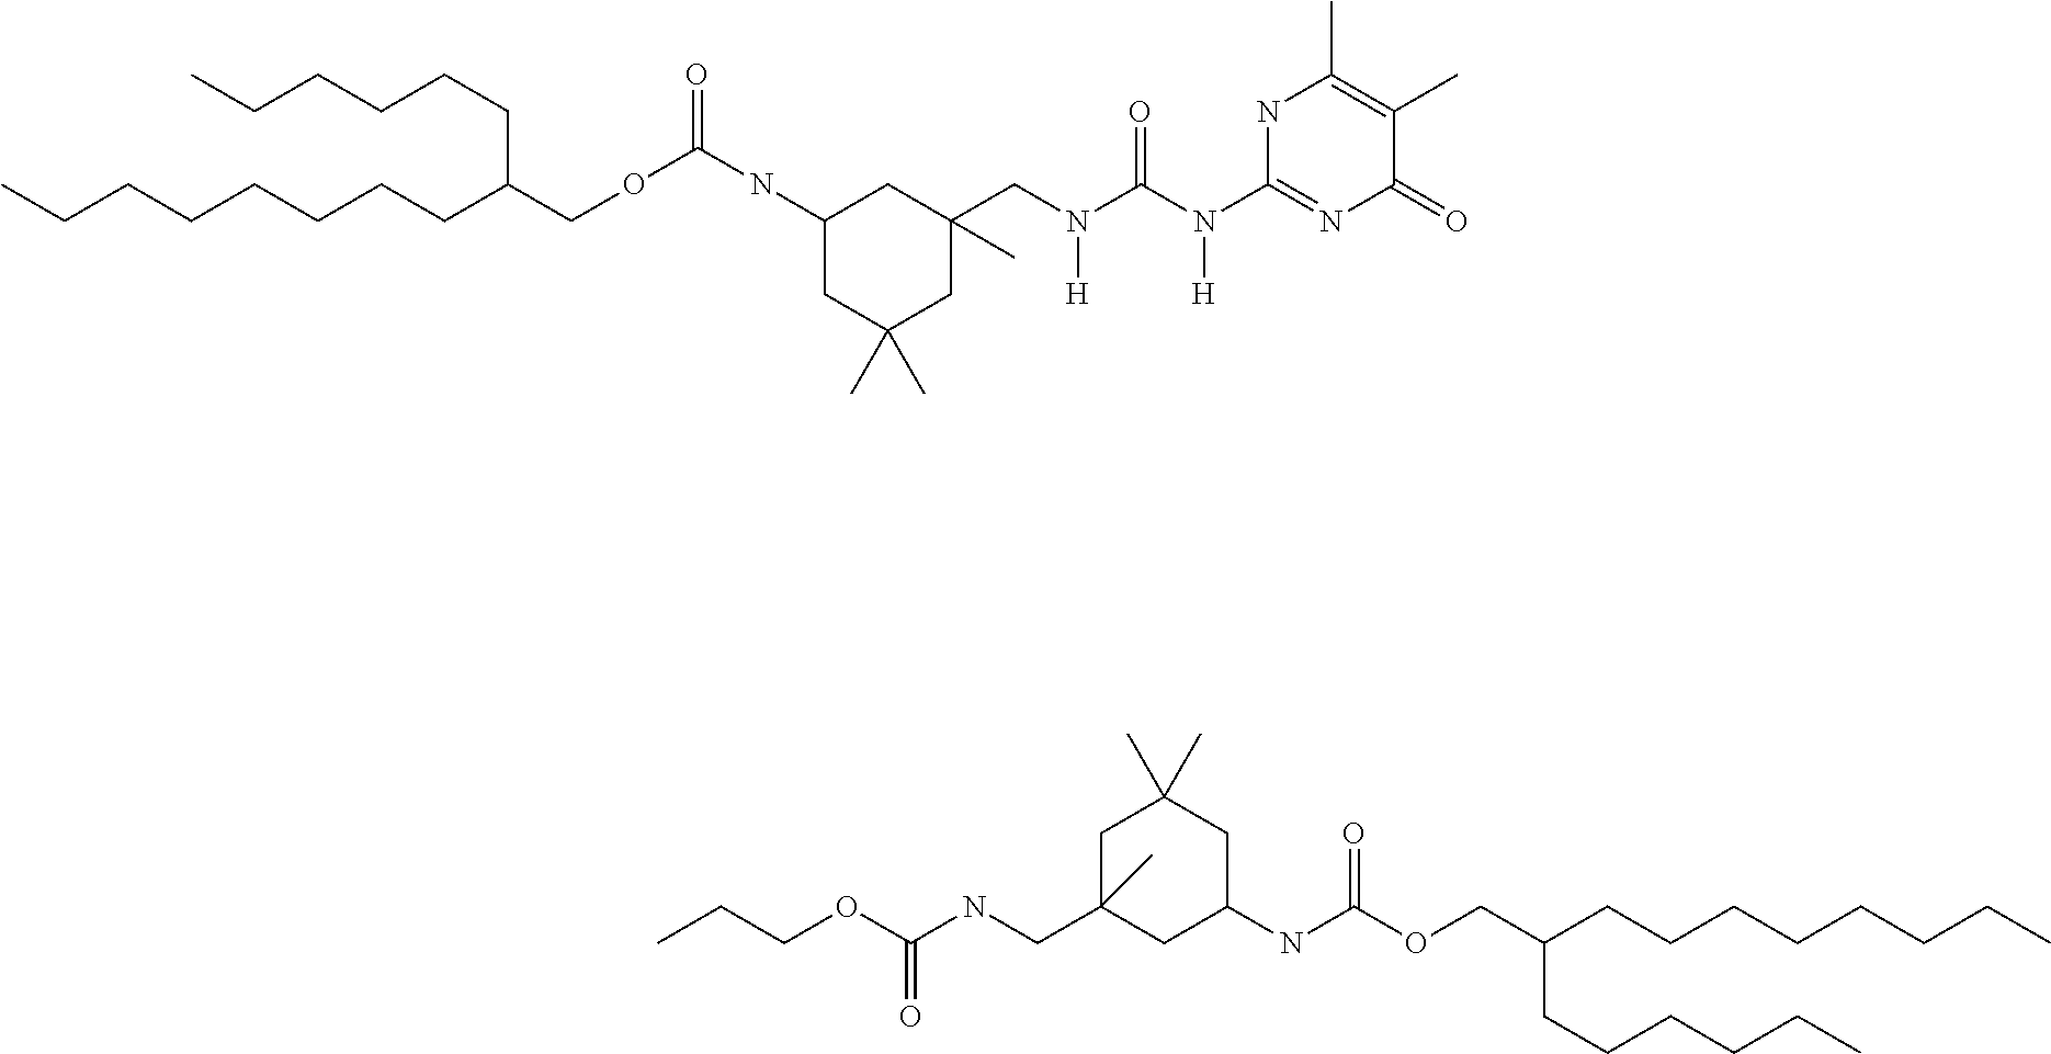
CCCCCCCCC(COC(=O)NC1CC(C)(C)CC(C)(CN(C(N(C2=NC(=O)C(C)=C(C)N2)[H])=O)[H])C1)CCCCCC.C(COC(NCC1(C)CC(C)(C)CC(NC(OCC(CCCCCCCC)CCCCCC)=O)C1)=O)C
